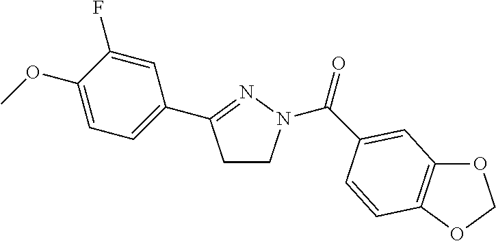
C1CN(C(=O)C2=CC3=C(OCO3)C=C2)N=C1C1=CC=C(OC)C(F)=C1
